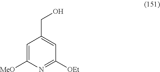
C1=C([MeO])N=C([OEt])C=C1CO
